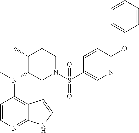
C12=C(N(C)C3CN(S(=O)(C4=CN=C(OC5=CC=CC=C5)C=C4)=O)CCC3C)C=CN=C1NC=C2
